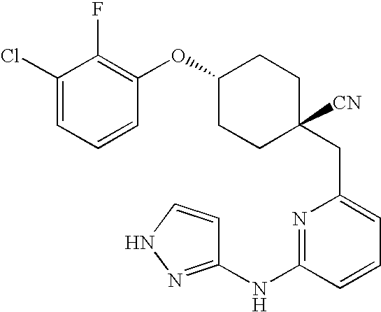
C(C1=CC=CC(NC2=NNC=C2)=N1)C1([CN])CCC(OC2=C(F)C(Cl)=CC=C2)CC1
